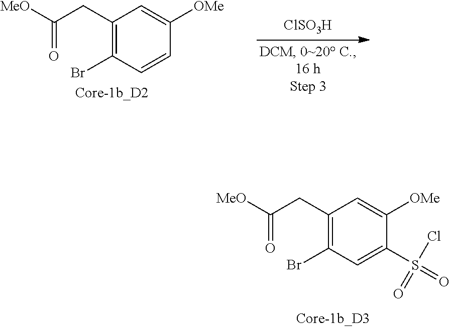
C1(CC(=O)[MeO])=C(Br)C=C(S(=O)(Cl)=O)C([OMe])=C1.C1(CC(=O)[MeO])=C(Br)C=CC([OMe])=C1.[ClSO3H]
